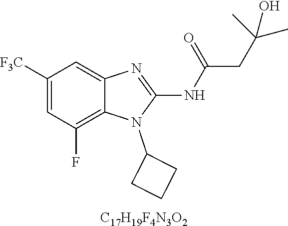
C1([F3C])=CC(F)=C2C(=C1)N=C(NC(CC(C)(O)C)=O)N2C1CCC1.[C17H19F4N3O2]
